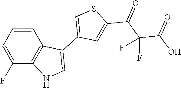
C1=CC=C(F)C2=C1C(C1=CSC(C(C(C(O)=O)(F)F)=O)=C1)=CN2
